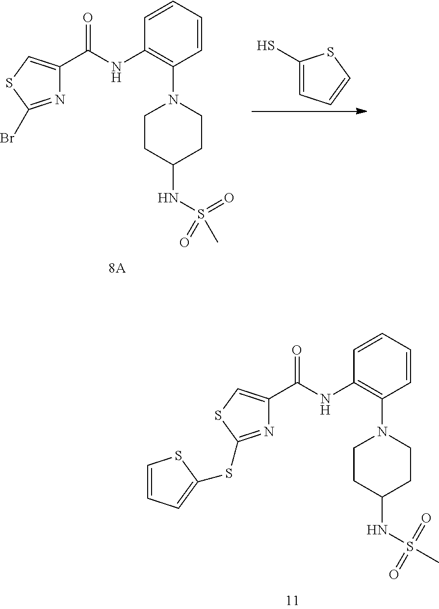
C1(NC(=O)C2=CSC(Br)=N2)=C(N2CCC(NS(=O)(=O)C)CC2)C=CC=C1.C1(S)=CC=CS1.C1(NC(=O)C2=CSC(SC3=CC=CS3)=N2)=C(N2CCC(NS(=O)(=O)C)CC2)C=CC=C1
